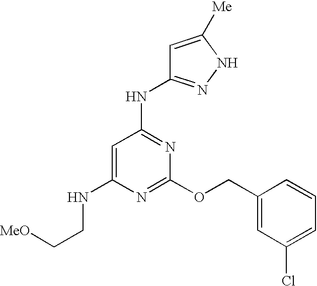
C1=C(NCC[MeO])N=C(OCC2=CC(Cl)=CC=C2)N=C1NC1=NNC([Me])=C1
